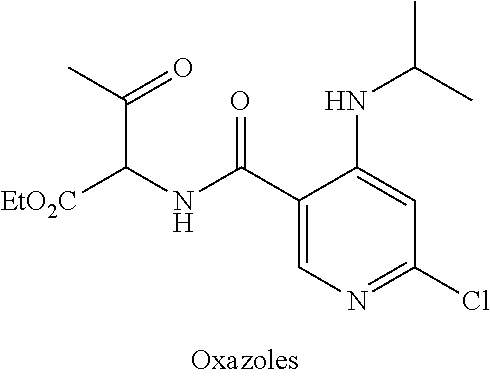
C(C(NC(C1=CN=C(Cl)C=C1NC(C)C)=O)[EtO2C])(C)=O
